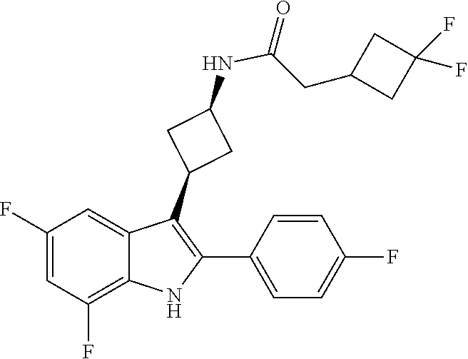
C(C1CC(F)(F)C1)C(NC1CC(C2=C(C3=CC=C(F)C=C3)NC3=C(F)C=C(F)C=C32)C1)=O
